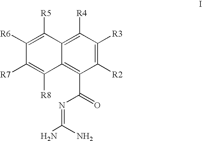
C1([R2])=C([R3])C([R4])=C2C(=C1C(=O)N=C(N)N)C([R8])=C([R7])C([R6])=C2[R5]
